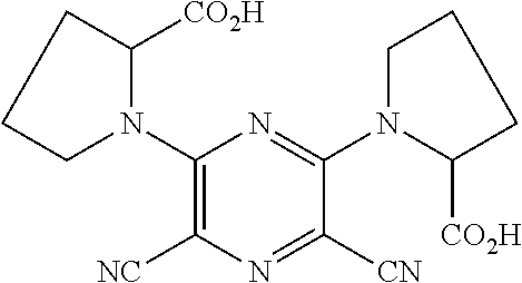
C1N(C2=C([NC])N=C([CN])C(N3C([CO2H])CCC3)=N2)C([CO2H])CC1
